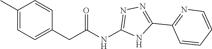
C(C(NC1=NN=C(C2=NC=CC=C2)N1)=O)C1=CC=C(C)C=C1
